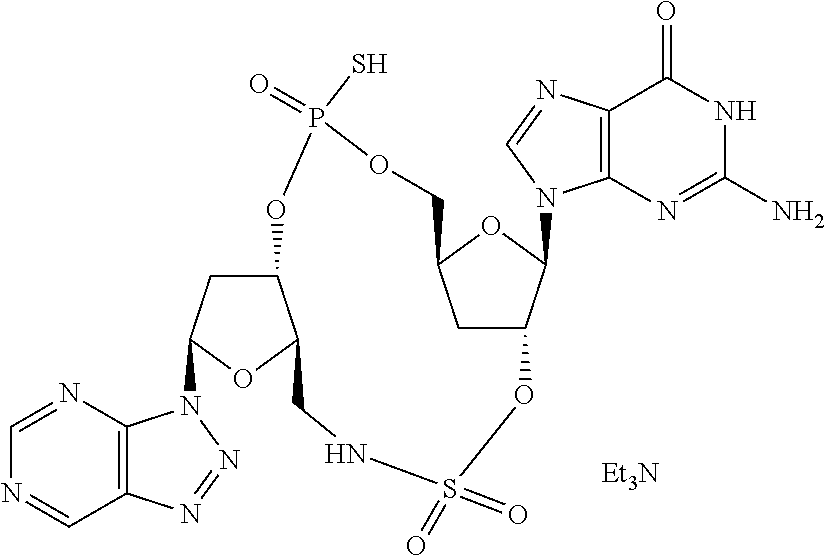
C1=NC2=C(C=N1)N=NN2C1CC2C(O1)CNS(=O)(=O)OC1CC(OC1N1C3=C(C(=O)NC(N)=N3)N=C1)COP(=O)(S)O2.[Et3N]
